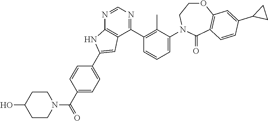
N1=CN=C(C2=C(C)C(N3CCOC4=C(C3=O)C=CC(C3CC3)=C4)=CC=C2)C2=C1NC(C1=CC=C(C(N3CCC(O)CC3)=O)C=C1)=C2
